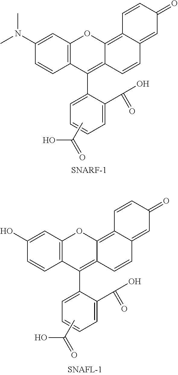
C1(N(C)C)=CC2=C(C=C1)C(C1=CC=CC=C1C(O)=O)=C1C(=C3C(=CC(=O)C=C3)C=C1)O2.CC(O)=O.[SNARF-1].C1(O)=CC2=C(C=C1)C(C1=CC=CC=C1C(O)=O)=C1C(=C3C(=CC(=O)C=C3)C=C1)O2.CC(O)=O
